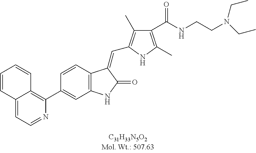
C1=CC2=C(C=C1C1=C3C(=CC=N1)C=CC=C3)NC(=O)C2=CC1=C(C)C(C(NCCN(CC)CC)=O)=C(C)N1
